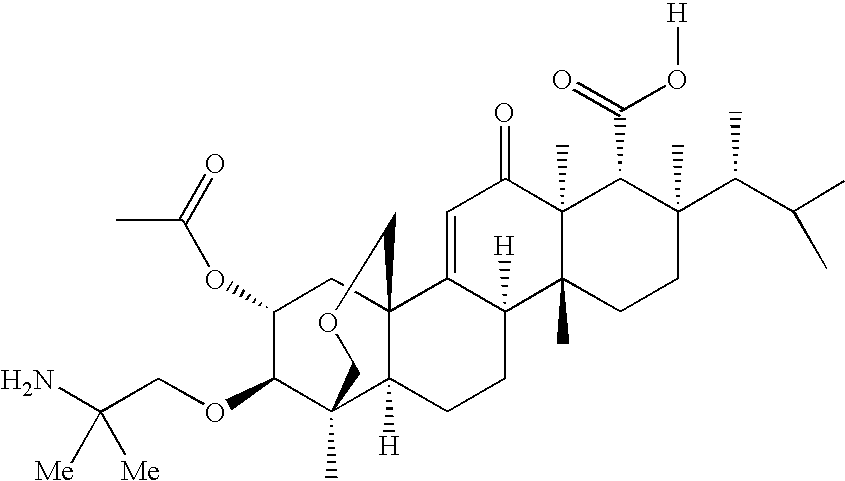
C1(OC(C)=O)C(OCC([Me])(N)[Me])C2(C)C3([H])C(C1)(C1=CC(=O)C4(C)C(C)(C1([H])CC3)CCC(C(C(C)C)C)(C)C4C(=O)O[H])COC2
